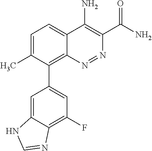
C1=C(C)C(C2=CC(F)=C3C(=C2)NC=N3)=C2C(=C1)C(N)=C(C(N)=O)N=N2
